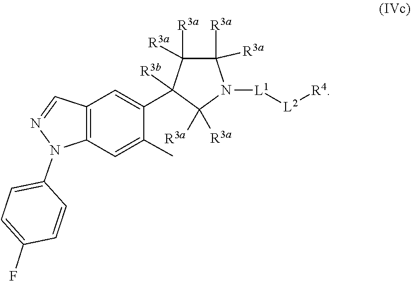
N1=CC2=C(N1C1=CC=C(F)C=C1)C=C(C)C(C1([R3b])C([R3a])([R3a])C([R3a])([R3a])N([L1][L2][R4])C1([R3a])[R3a])=C2
